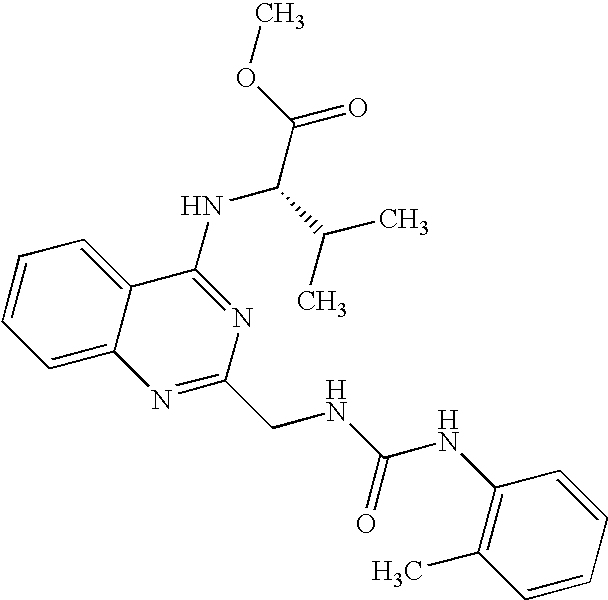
C12=CC=CC=C1C(NC(C(=O)OC)C(C)C)=NC(CNC(=O)NC1=C(C)C=CC=C1)=N2
